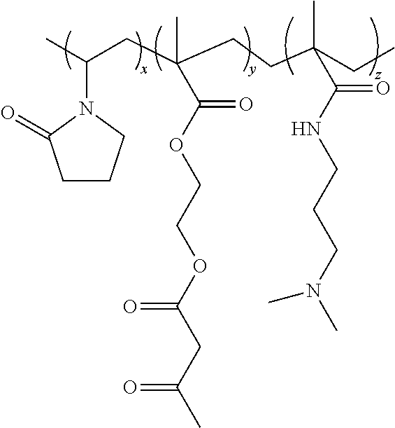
C1CCN(C(C)CC(CCC(C)(C(NCCCN(C)C)=O)CC)(C(OCCOC(CC(C)=O)=O)=O)C)C1=O
